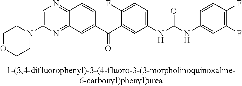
C1OCCN(C2=CN=C3C(=N2)C=C(C(C2=CC(NC(NC4=CC(F)=C(F)C=C4)=O)=CC=C2F)=O)C=C3)C1
